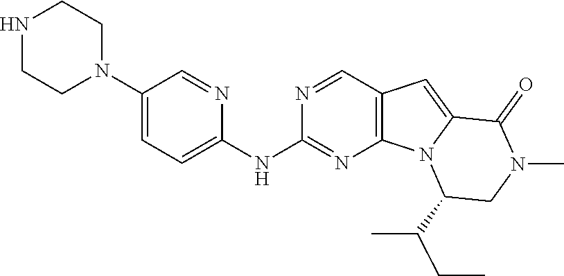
N1=CC2=C(N=C1NC1=CC=C(N3CCNCC3)C=N1)N1C(=C2)C(=O)N(C)CC1C(CC)C
